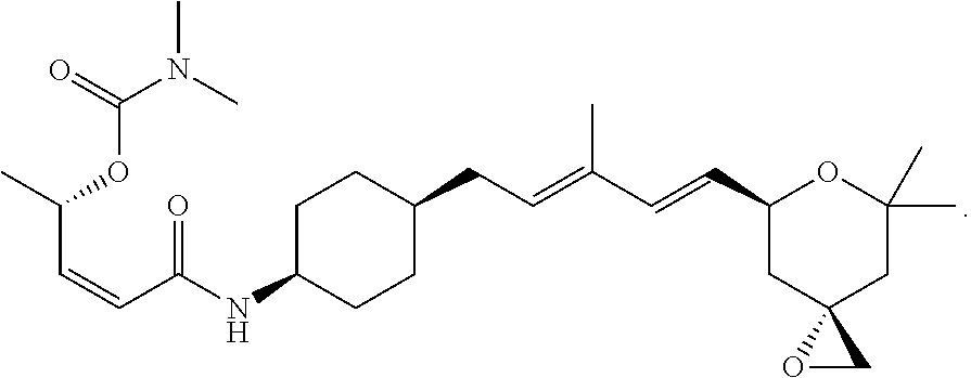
O=C(N(C)C)OC(C=CC(NC1CCC(CC=C(C=CC2CC3(CC(C)(C)O2)OC3)C)CC1)=O)C
